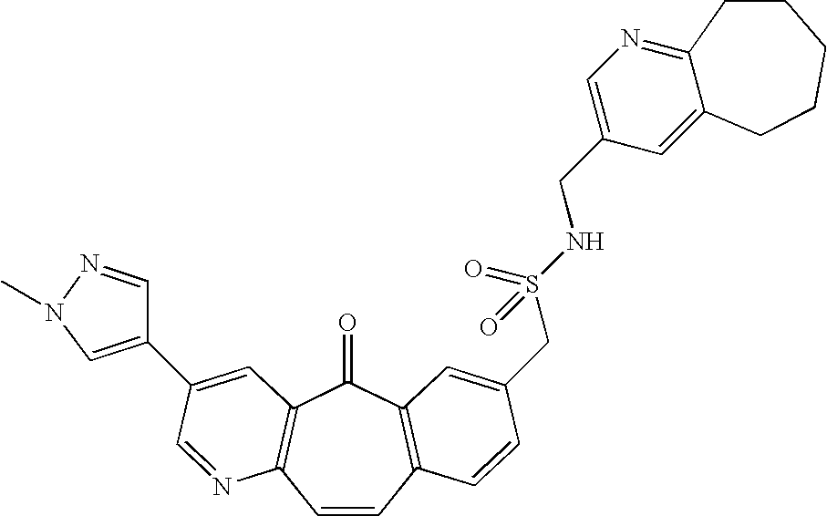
C1=CC2=C(C(=O)C3=C1N=CC(C1=CN(C)N=C1)=C3)C=C(CS(NCC1=CN=C3C(=C1)CCCCC3)(=O)=O)C=C2
